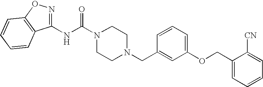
N(C(N1CCN(CC2=CC(OCC3=CC=CC=C3[CN])=CC=C2)CC1)=O)C1=NOC2=C1C=CC=C2
